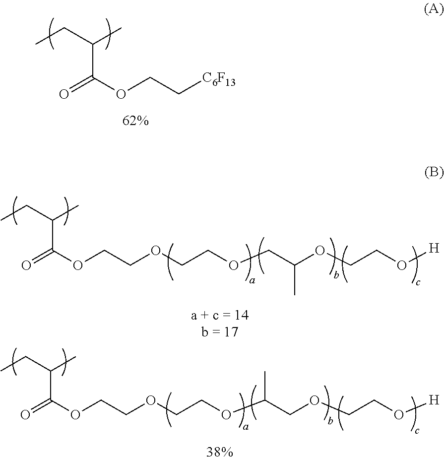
CCC(C)C(=O)OCC[C6F13].CCC(C)C(=O)OCCOCCOCC(C)OCCO[H].CCC(C)C(=O)OCCOCCOC(COCCO[H])C
